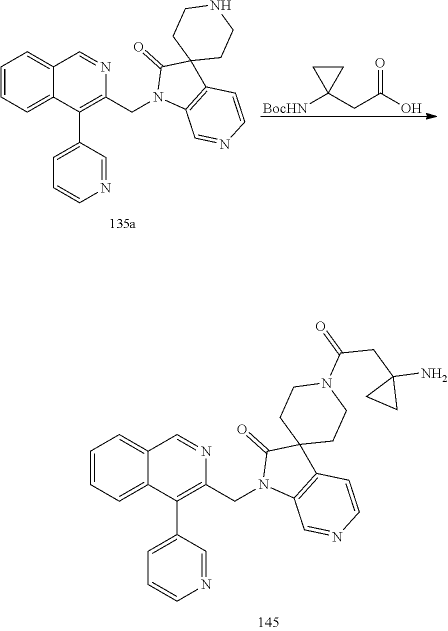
C1=CC=C2C(=C1)C=NC(CN1C3=C(C4(C1=O)CCN(C(=O)CC1(N)CC1)CC4)C=CN=C3)=C2C1=CC=CN=C1.C1=CC=C2C(=C1)C=NC(CN1C3=C(C4(C1=O)CCNCC4)C=CN=C3)=C2C1=CC=CN=C1.[BocHN]C1(CC(O)=O)CC1
